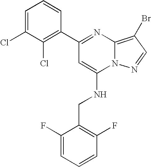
C1=C(Cl)C(Cl)=C(C2=NC3=C(Br)C=NN3C(NCC3=C(F)C=CC=C3F)=C2)C=C1
